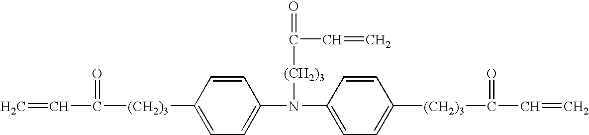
C=CC([(CH2)3]C1=CC=C(N(C2=CC=C([(CH2)3]C(C=C)=O)C=C2)[(CH2)3]C(=O)C=C)C=C1)=O
